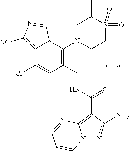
C1S(=O)(=O)C(C)CN(C2=C(CNC(=O)C3=C4N(N=C3N)C=CC=N4)C=C(Cl)C3=C([NC])N=CC23)C1
